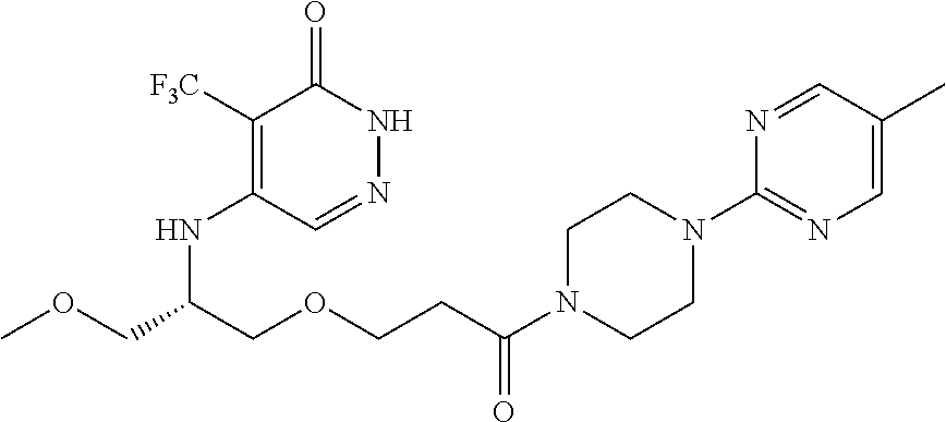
C1([F3C])=C(NC(COC)COCCC(N2CCN(C3=NC=C(C)C=N3)CC2)=O)C=NNC1=O
